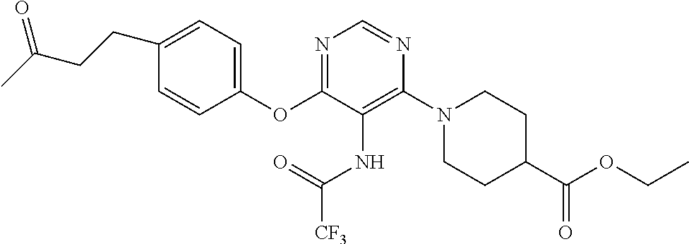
C1(OC2=NC=NC(N3CCC(C(OCC)=O)CC3)=C2NC(=O)[CF3])=CC=C(CCC(C)=O)C=C1
